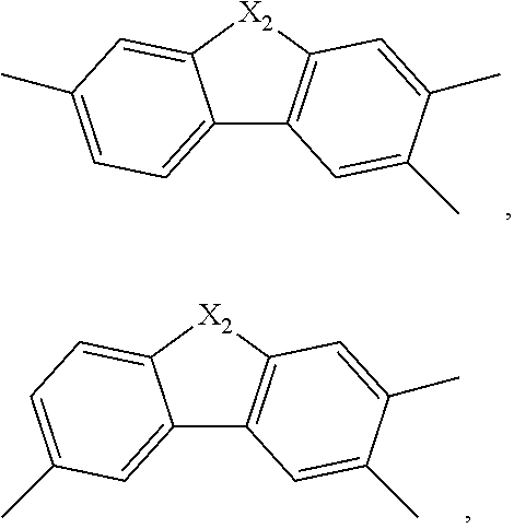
C12=CC=C(C)C=C1[X2]C1=C2C=C(C)C(C)=C1.C12=CC(C)=CC=C1[X2]C1=C2C=C(C)C(C)=C1
